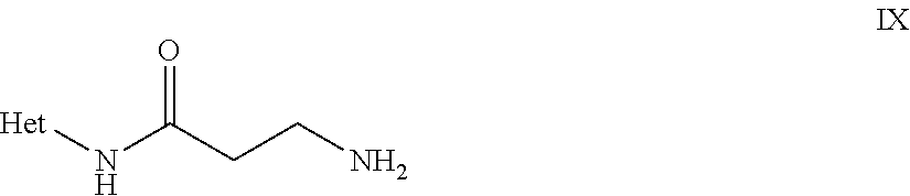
O=C(N[Het])CCN
